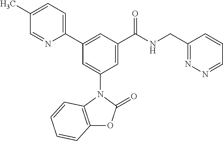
C1(C)=CC=C(C2=CC(C(NCC3=NN=CC=C3)=O)=CC(N3C4=C(OC3=O)C=CC=C4)=C2)N=C1
